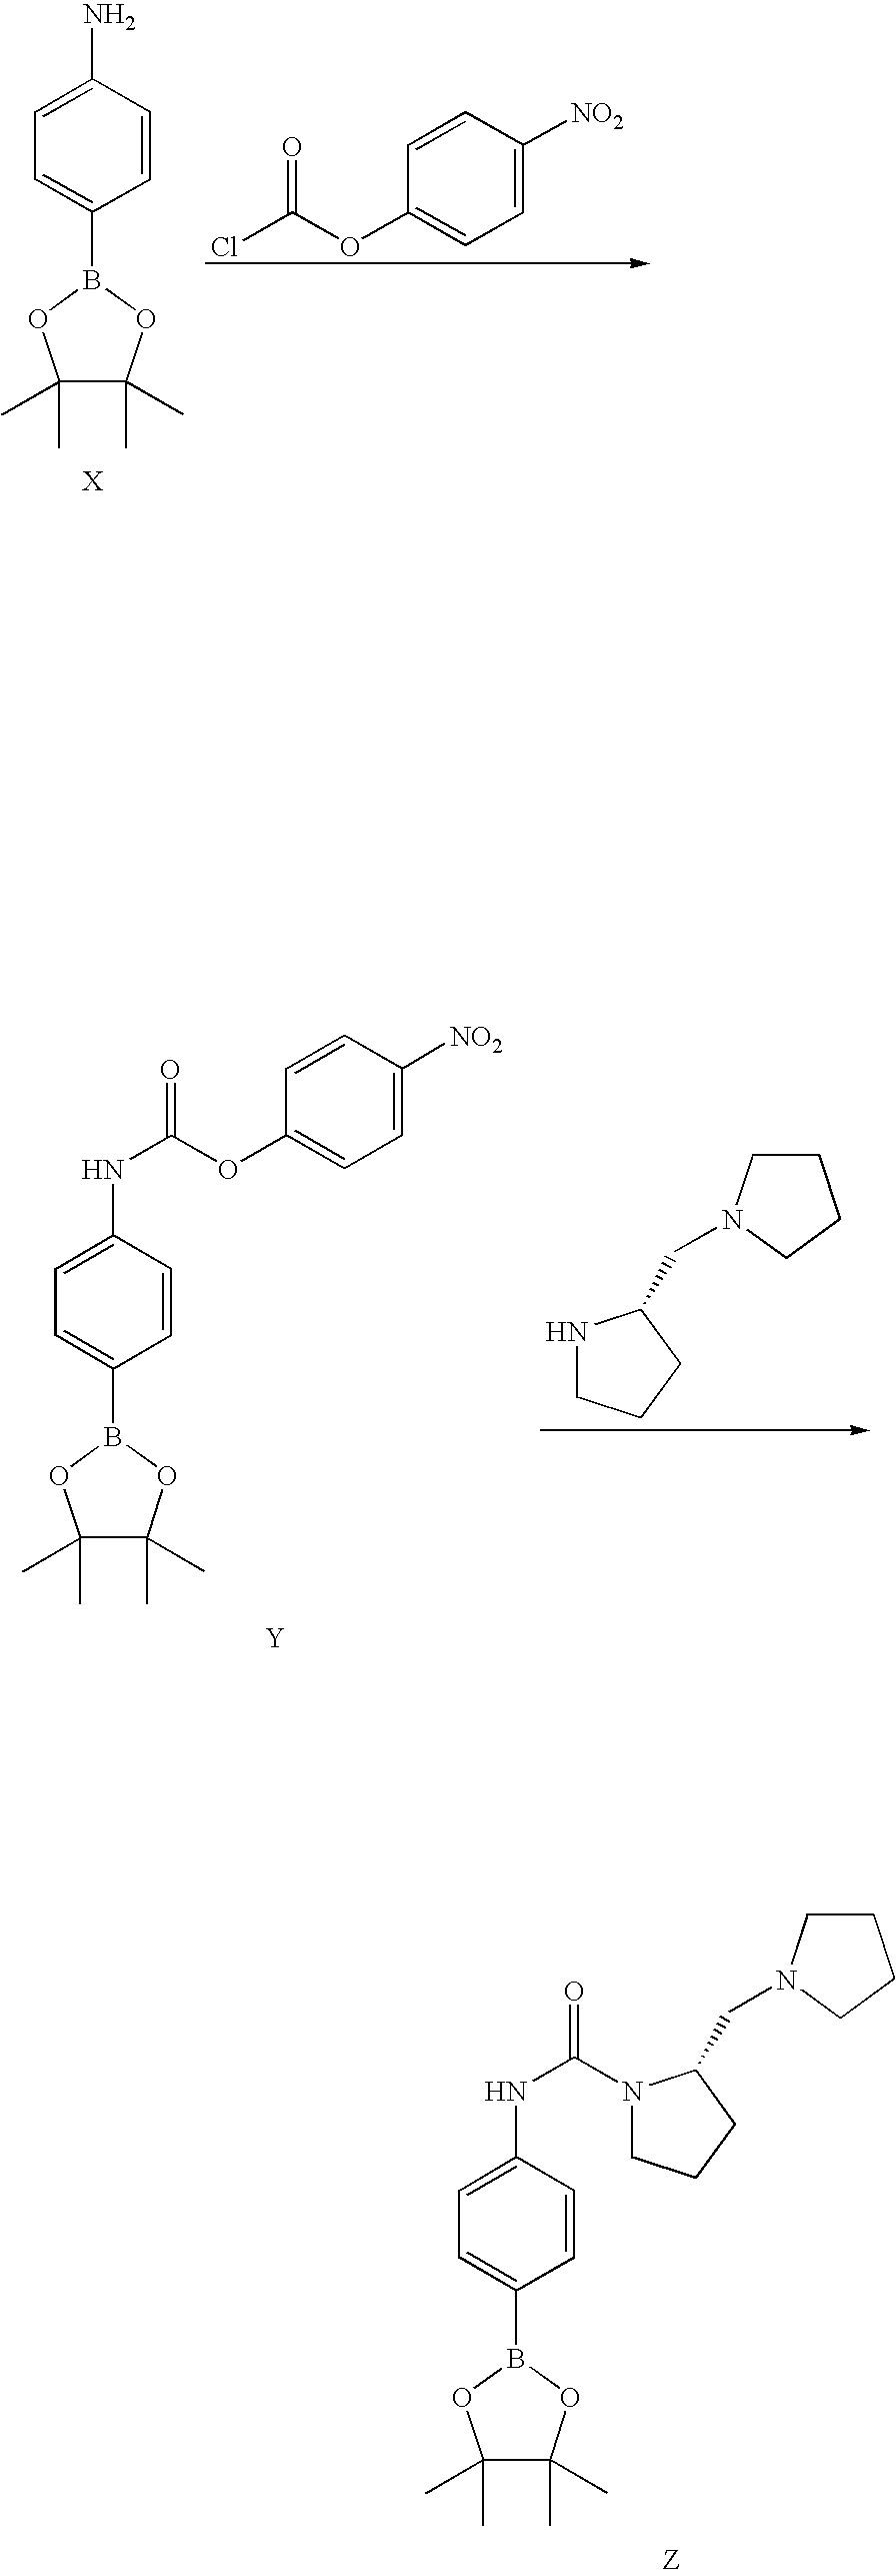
C1=CC(N)=CC=C1B1OC(C)(C)C(C)(C)O1.C1=C([NO2])C=CC(OC(Cl)=O)=C1.C1=CC(NC(=O)OC2=CC=C([NO2])C=C2)=CC=C1B1OC(C)(C)C(C)(C)O1.N1CCCC1CN1CCCC1.[Y].[Z].C1=CC(NC(=O)N2CCCC2CN2CCCC2)=CC=C1B1OC(C)(C)C(C)(C)O1
